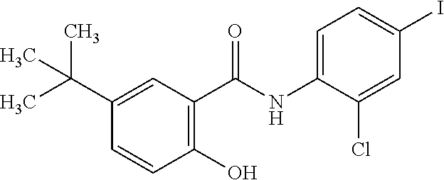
C1=C(C(C)(C)C)C=CC(O)=C1C(NC1=CC=C(I)C=C1Cl)=O
